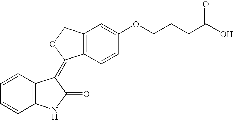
C1=CC=CC2=C1C(=C1C3=C(C=C(OCCCC(O)=O)C=C3)CO1)C(=O)N2
